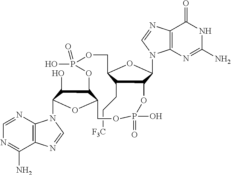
C12=C(N=CN=C1N)N(C1C(O)C3C(O1)COP(O)(=O)OC1C(CC[F3C])C(COP(O)(=O)O3)OC1N1C3=C(N=C1)C(=O)NC(N)=N3)C=N2
